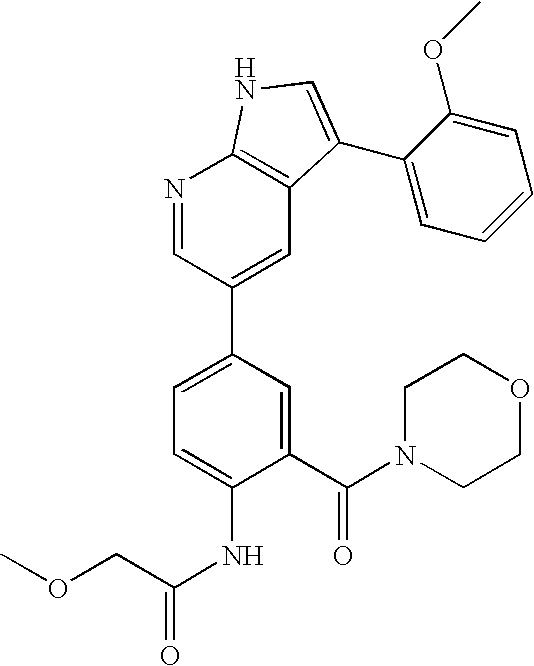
C1(C(N2CCOCC2)=O)=CC(C2=CC3=C(N=C2)NC=C3C2=CC=CC=C2OC)=CC=C1NC(COC)=O
